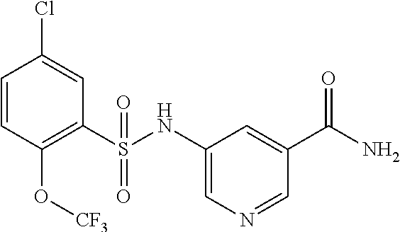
C1=CC(O[CF3])=C(S(NC2=CN=CC(C(N)=O)=C2)(=O)=O)C=C1Cl
